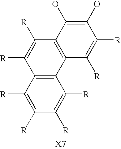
C1([R])=C([R])C2=C(C3=C1C(O)=C(O)C([R])=C3[R])C([R])=C([R])C([R])=C2[R]
